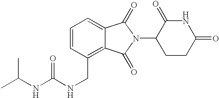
N1C(=O)CCC(N2C(=O)C3=CC=CC(CNC(=O)NC(C)C)=C3C2=O)C1=O
